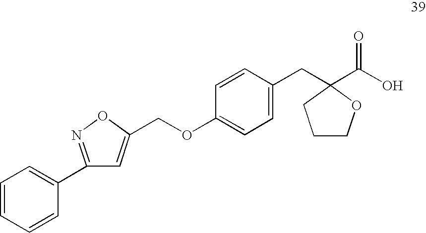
C(OC1=CC=C(CC2(C(O)=O)OCCC2)C=C1)C1=CC(C2=CC=CC=C2)=NO1
